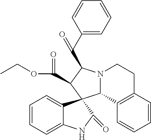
C1=CC=C2C(=C1)C1(C(=O)N2)C2N(C(C(C3=CC=CC=C3)=O)C1C(OCC)=O)CCC1=C2C=CC=C1
